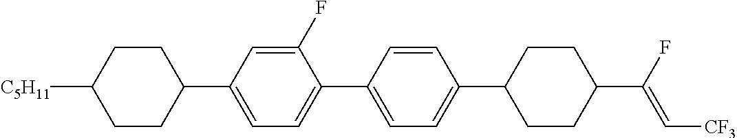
C1CC(C2=CC=C(C3=CC=C(C4CCC(C(F)=C[CF3])CC4)C=C3)C(F)=C2)CCC1[C5H11]
